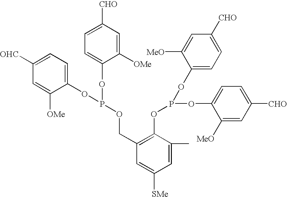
C1([OHC])=CC=C(OP(OC2=CC=C([CHO])C=C2[OMe])OCC2=C(OP(OC3=CC=C([CHO])C=C3[MeO])OC3=CC=C([CHO])C=C3[MeO])C(C)=CC([SMe])=C2)C([OMe])=C1
